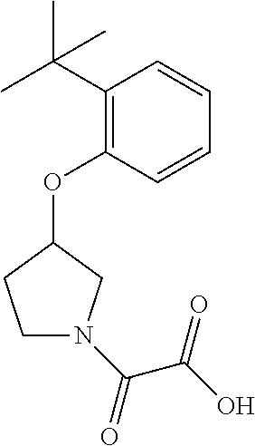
C1(C(C)(C)C)=C(OC2CCN(C(=O)C(O)=O)C2)C=CC=C1
